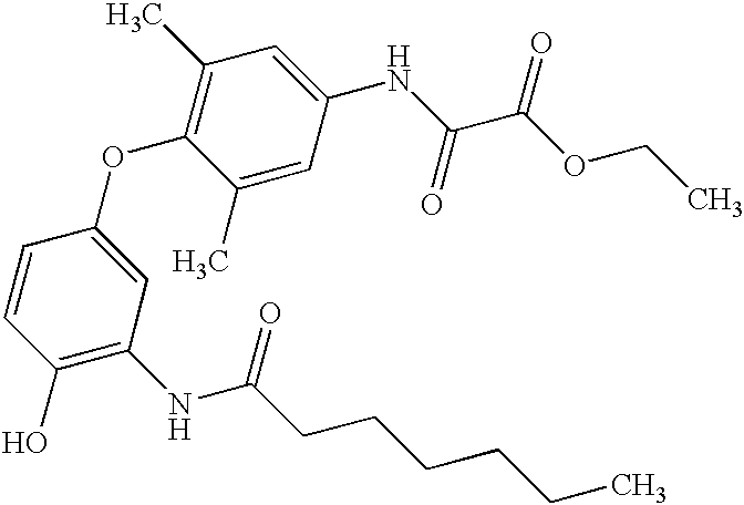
C1(O)=C(NC(=O)CCCCCC)C=C(OC2=C(C)C=C(NC(=O)C(=O)OCC)C=C2C)C=C1
